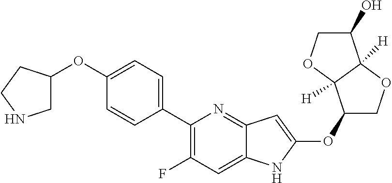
C1(OC2=CC3=NC(C4=CC=C(OC5CNCC5)C=C4)=C(F)C=C3N2)COC2([H])C1([H])OCC2O
